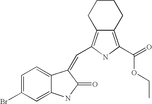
C1=C(Br)C=C2C(=C1)C(=CC1=C3CCCCC3=C(C(=O)OCC)N1)C(=O)N2
